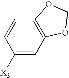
C1=CC2=C(C=C1[X3])OCO2
